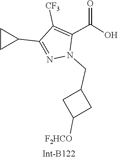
C1(CN2N=C(C3CC3)C([CF3])=C2C(=O)O)CC([F2HCO])C1
